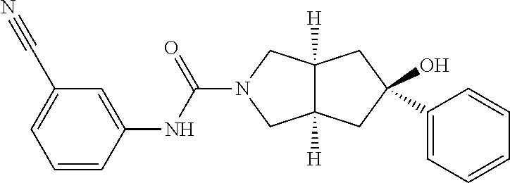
O=C(N1CC2([H])C([H])(C1)CC(O)(C1=CC=CC=C1)C2)NC1=CC(C#N)=CC=C1
